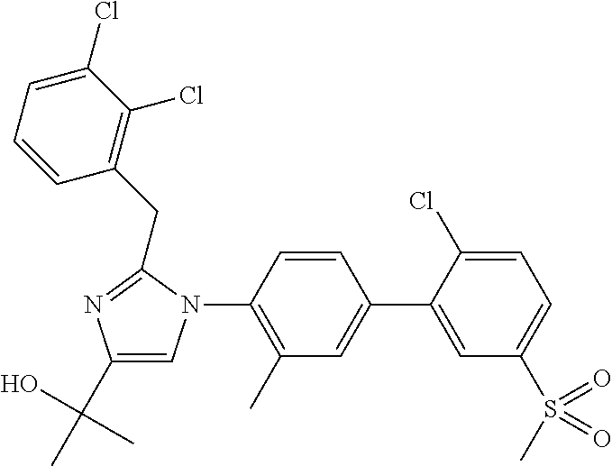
C1=C(C2=CC(C)=C(N3C=C(C(O)(C)C)N=C3CC3=C(Cl)C(Cl)=CC=C3)C=C2)C(Cl)=CC=C1S(C)(=O)=O
